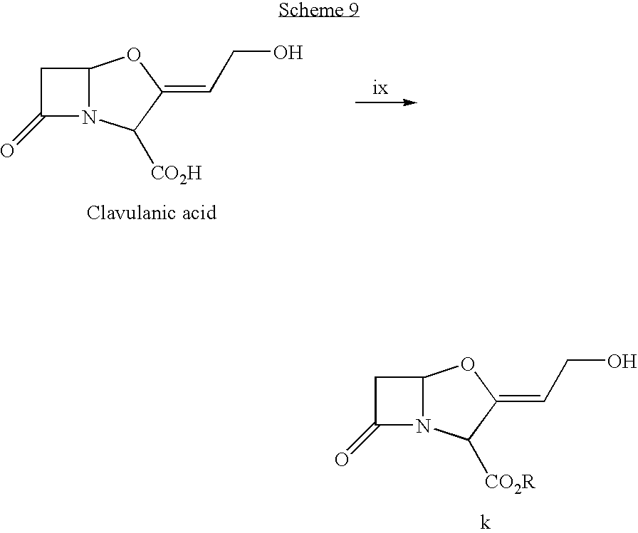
C1C(=O)N2C1OC(=CCO)C2[CO2R].C1C(=O)N2C1OC(=CCO)C2[CO2H]
